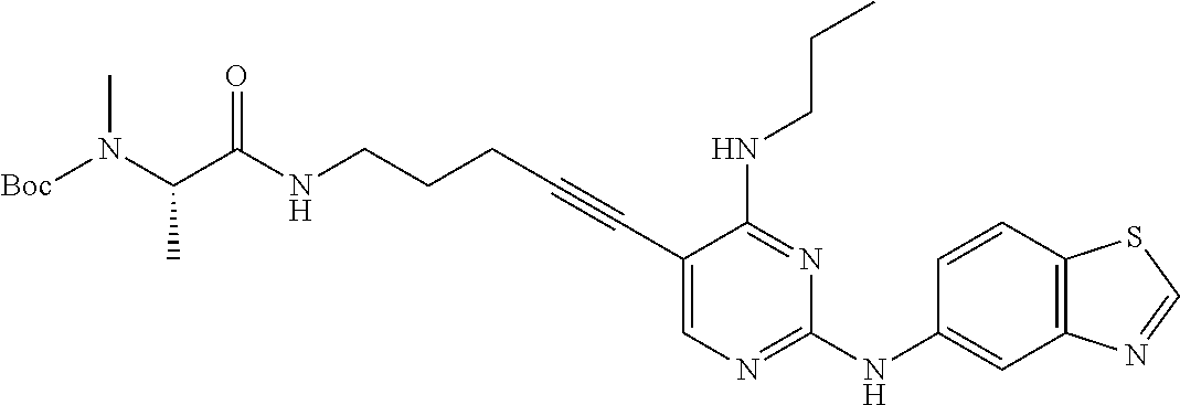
[Boc]N(C(C(NCCCC#CC1=CN=C(NC2=CC3=C(C=C2)SC=N3)N=C1NCCC)=O)C)C
